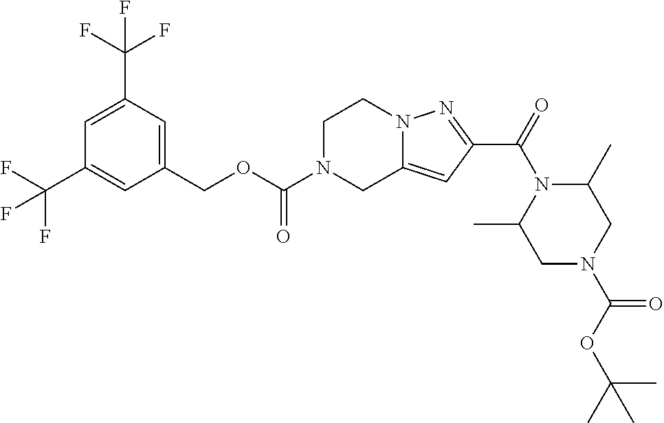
C1(COC(=O)N2CC3=CC(C(=O)N4C(C)CN(C(OC(C)(C)C)=O)CC4C)=NN3CC2)=CC(C(F)(F)F)=CC(C(F)(F)F)=C1
